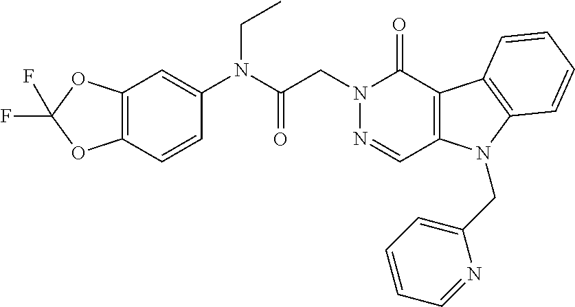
C12=C(C(=O)N(CC(=O)N(C3=CC4=C(C=C3)OC(F)(F)O4)CC)N=C1)C1=C(N2CC2=CC=CC=N2)C=CC=C1
